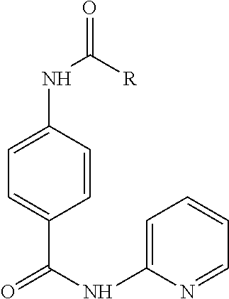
C1=C(C(=O)NC2=CC=CC=N2)C=CC(NC([R])=O)=C1
